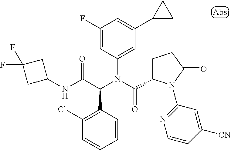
C1=CC(C(C(NC2CC(F)(F)C2)=O)N(C(=O)C2CCC(=O)N2C2=NC=CC([CN])=C2)C2=CC(C3CC3)=CC(F)=C2)=C(Cl)C=C1
